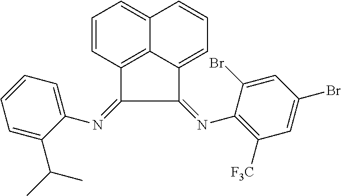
C12=C3C(=CC=CC3=CC=C1)C(=NC1=C([F3C])C=C(Br)C=C1Br)C2=NC1=CC=CC=C1C(C)C
